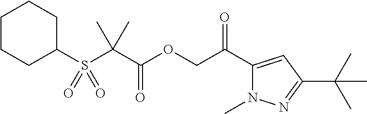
C1CCC(S(C(C(OCC(C2=CC(C(C)(C)C)=NN2C)=O)=O)(C)C)(=O)=O)CC1
